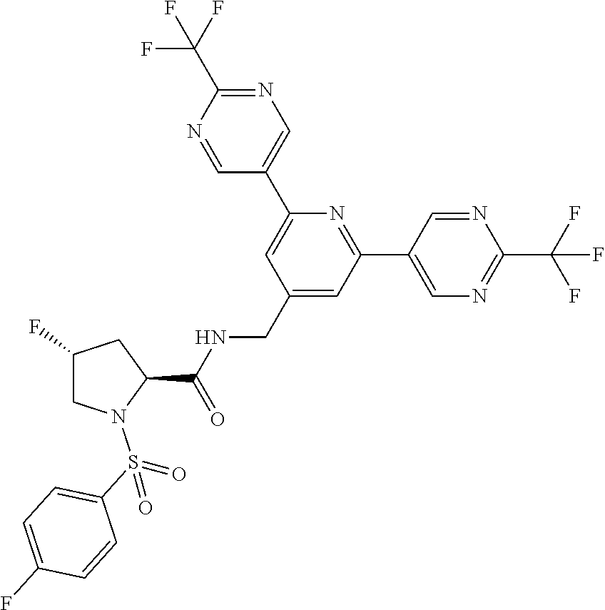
C1=NC(C(F)(F)F)=NC=C1C1=CC(CNC(C2CC(F)CN2S(C2=CC=C(F)C=C2)(=O)=O)=O)=CC(C2=CN=C(C(F)(F)F)N=C2)=N1
